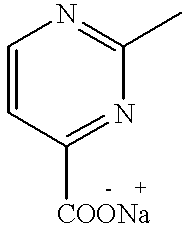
C1=CC([COONa])=NC(C)=N1
